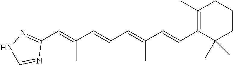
C1(C=C(C=CC=C(C=CC2=C(C)CCCC2(C)C)C)C)=NNC=N1
